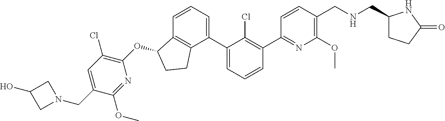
O(C1C2=C(C(C3=CC=CC(C4=NC(OC)=C(CNCC5CCC(=O)N5)C=C4)=C3Cl)=CC=C2)CC1)C1=C(Cl)C=C(CN2CC(O)C2)C(OC)=N1
